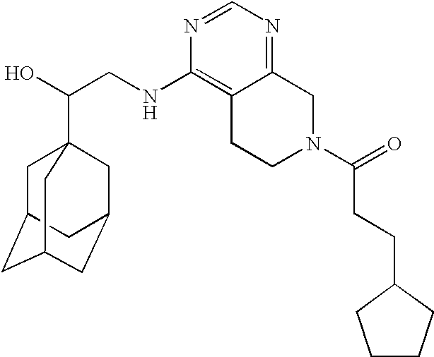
C(CNC1=C2C(=NC=N1)CN(C(=O)CCC1CCCC1)CC2)(O)C12CC3CC(CC(C1)C3)C2
